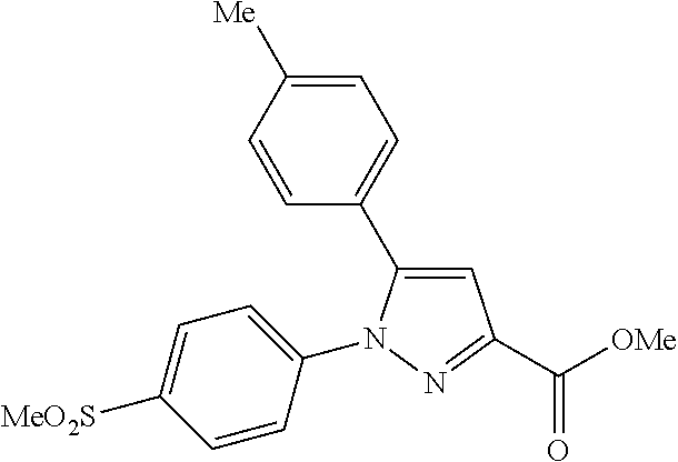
C1=C([Me])C=CC(C2=CC(C([OMe])=O)=NN2C2=CC=C([MeO2S])C=C2)=C1
